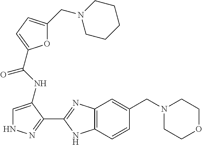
C1=C(NC(=O)C2=CC=C(CN3CCCCC3)O2)C(C2=NC3=C(N2)C=CC(CN2CCOCC2)=C3)=NN1
